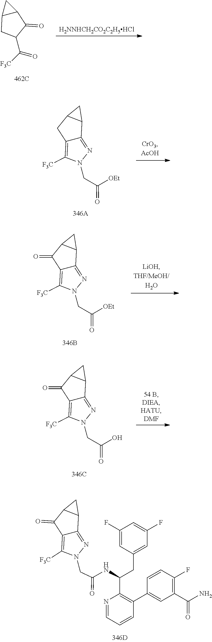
C1([F3C])=C2C(=NN1CC(=O)NC(C1=C(C3=CC(C(N)=O)=C(F)C=C3)C=CC=N1)CC1=CC(F)=CC(F)=C1)C1C(C2=O)C1.[F3C]C1=C2C(=NN1CC(=O)[OEt])C1C(C2)C1.[F3C]C1=C2C(=NN1CC(=O)[OEt])C1C(C2=O)C1.[H2NNHCH2CO2C2H5HCl].C12C(CC(C([F3C])=O)C1=O)C2.[F3C]C1=C2C(=NN1CC(=O)O)C1C(C2=O)C1
